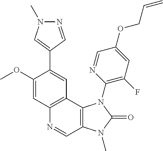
C12=C(C3=C(C=N1)N(C)C(=O)N3C1=C(F)C=C(OCC=C)C=N1)C=C(C1=CN(C)N=C1)C(OC)=C2
